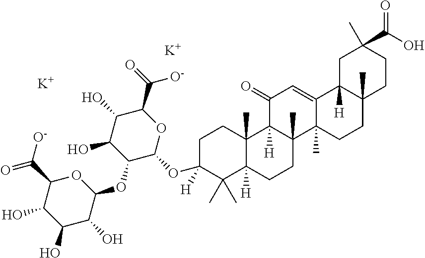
C1C2([H])C(C)(CCC1(C)C(O)=O)CCC1(C)C2=CC(=O)C2([H])C1(C)CCC1([H])C2(C)CCC(OC2OC(C(=O)[O-])C(O)C(O)C2OC2OC(C(=O)[O-])C(O)C(O)C2O)([H])C1(C)C.[K].[K]
